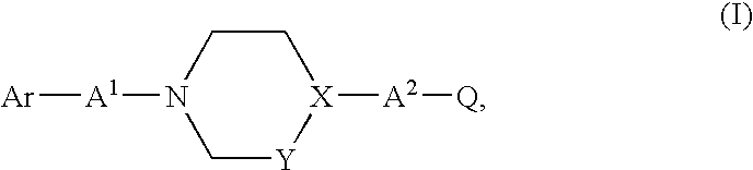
C1CN([A1][Ar])C[Y][X]1[A2][Q]
